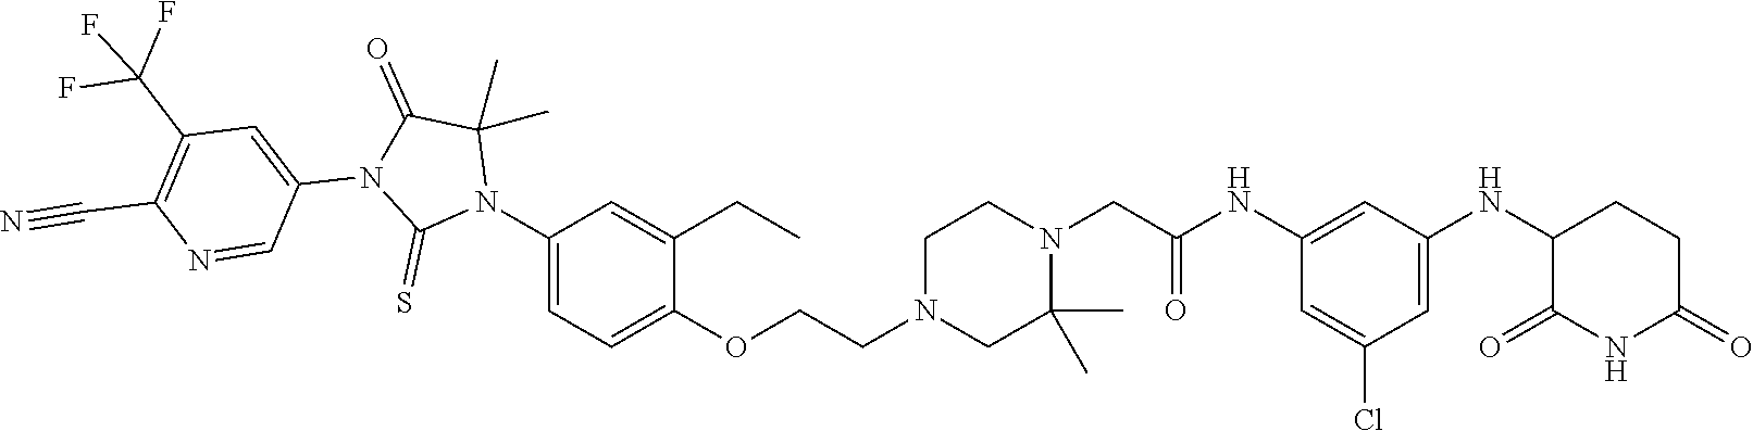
C1=C(Cl)C=C(NC2C(=O)NC(=O)CC2)C=C1NC(CN1CCN(CCOC2=CC=C(N3C(C)(C)C(=O)N(C4=CC(C(F)(F)F)=C(C#N)N=C4)C3=S)C=C2CC)CC1(C)C)=O
